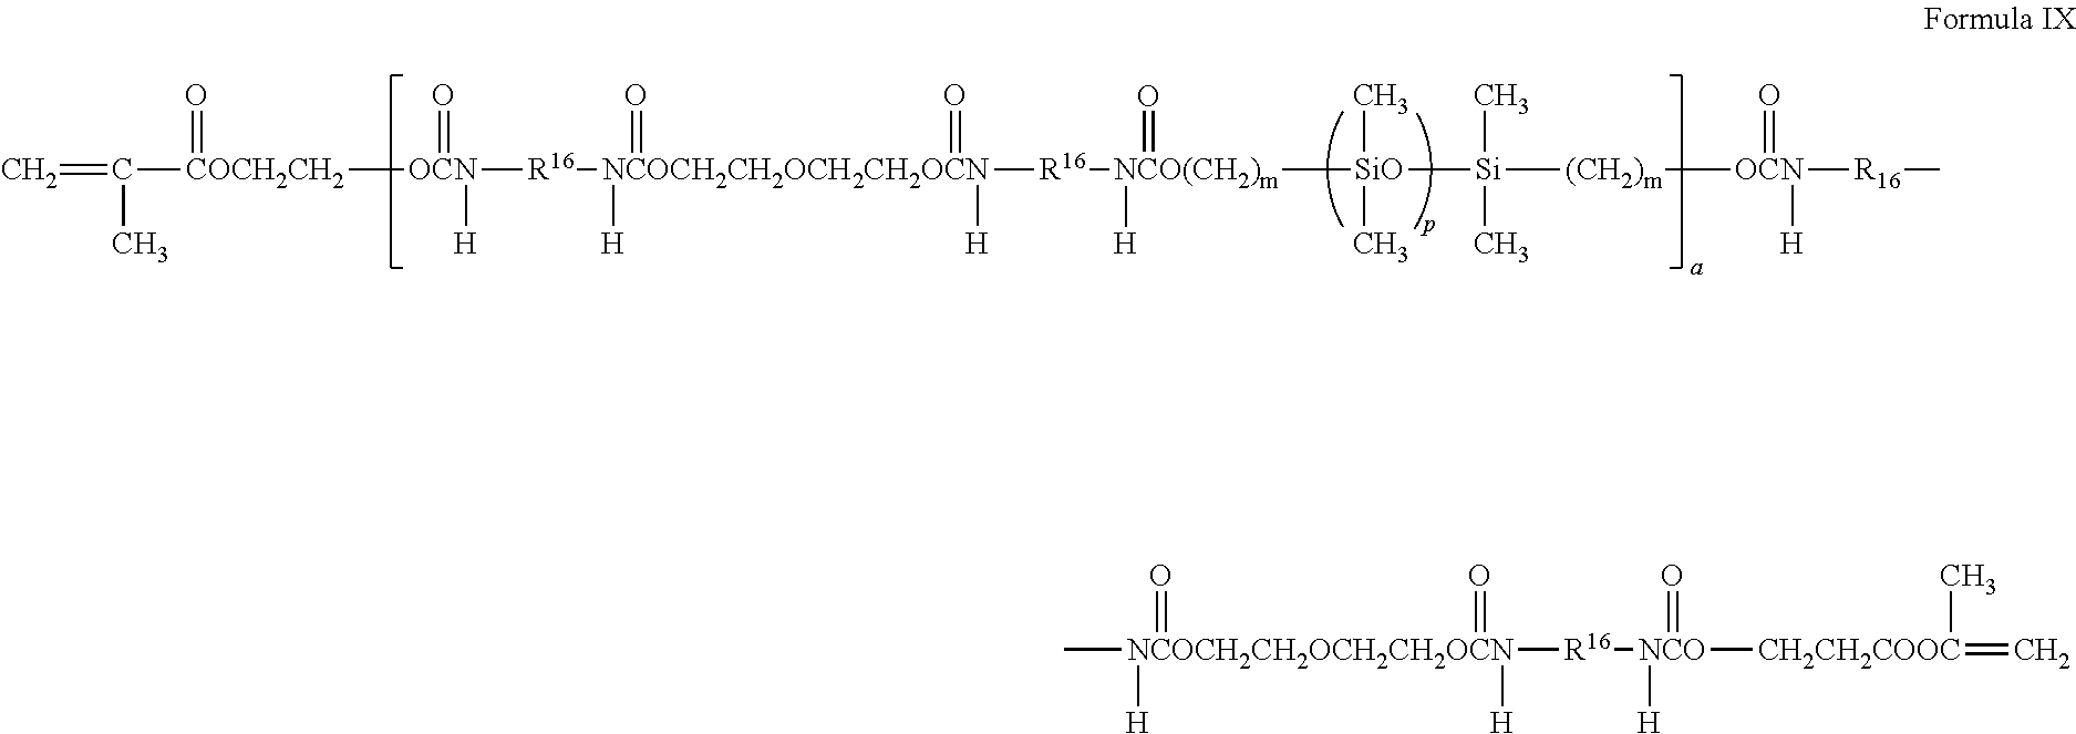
C=C(C)[COCH2CH2](=O)[OCN](=O)([H])[R16][NCOCH2CH2OCH2CH2OCN]([H])(=O)(=O)([H])[R16][NCO(CH2)m](=O)([H])[SiO](C)(C)[Si](C)(C)[(CH2)m][OCN](=O)([H])[R16]C.C[NCOCH2CH2OCH2CH2OCN]([H])(=O)(=O)([H])[R16][NCO]([H])(=O)[CH2CH2COOC](C)=C
